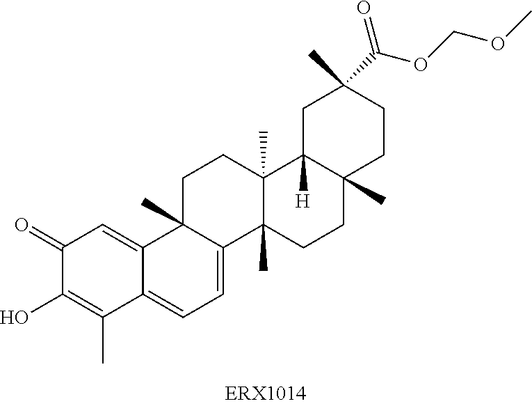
C1(=O)C(O)=C(C)C2=CC=C3C(C)(C2=C1)CCC1(C)C3(C)CCC2(C)C1([H])CC(C)(C(OCOC)=O)CC2
